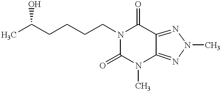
CC(CCCCN1C(=O)C2=NN(C)N=C2N(C)C1=O)O
